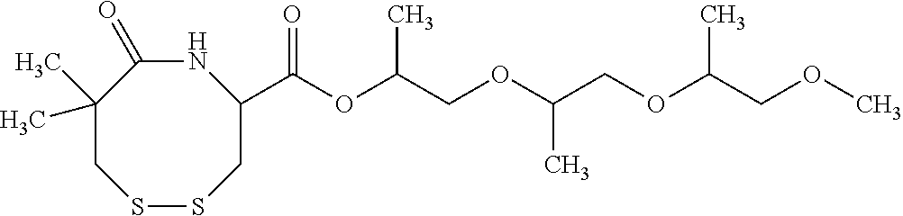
N1C(=O)C(C)(C)CSSCC1C(OC(COC(COC(COC)C)C)C)=O
